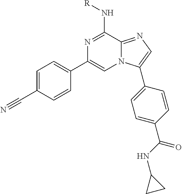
[R]NC1=NC(C2=CC=C(C#N)C=C2)=CN2C1=NC=C2C1=CC=C(C(NC2CC2)=O)C=C1
